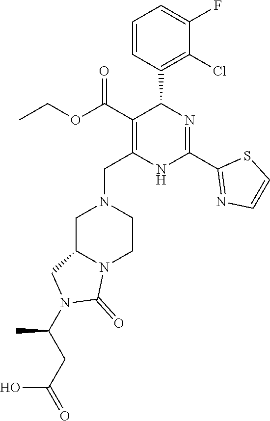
C1=CC(C2C(C(OCC)=O)=C(CN3CC4N(CC3)C(=O)N(C(CC(=O)O)C)C4)NC(C3=NC=CS3)=N2)=C(Cl)C(F)=C1
